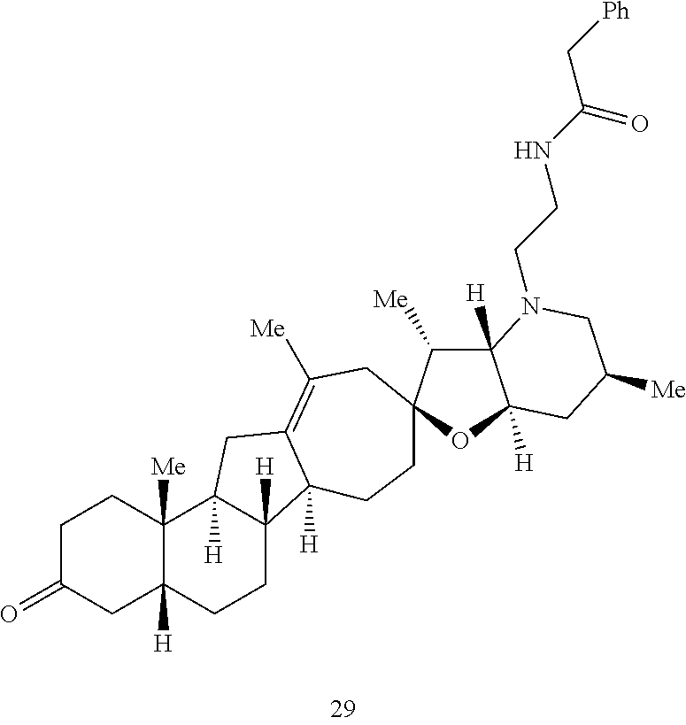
C1C(=O)CC2([H])C([Me])(C1)C1([H])C([H])(CC2)C2([H])C(=C([Me])CC3(CC2)C([Me])C2([H])C([H])(O3)CC([Me])CN2CCNC(C[Ph])=O)C1
